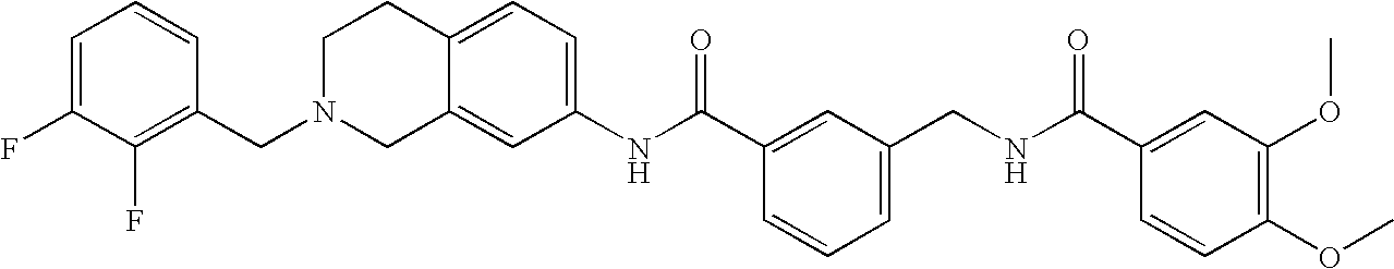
C1=C(F)C(F)=C(CN2CC3=CC(NC(C4=CC(CNC(C5=CC(OC)=C(OC)C=C5)=O)=CC=C4)=O)=CC=C3CC2)C=C1
